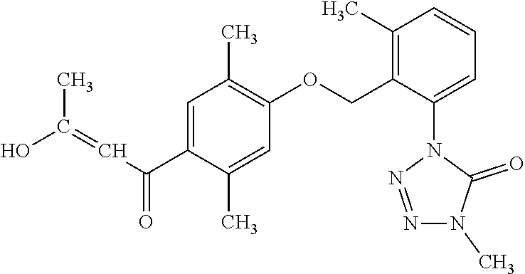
C1=C(C(C=C(C)O)=O)C(C)=CC(OCC2=C(C)C=CC=C2N2N=NN(C)C2=O)=C1C
